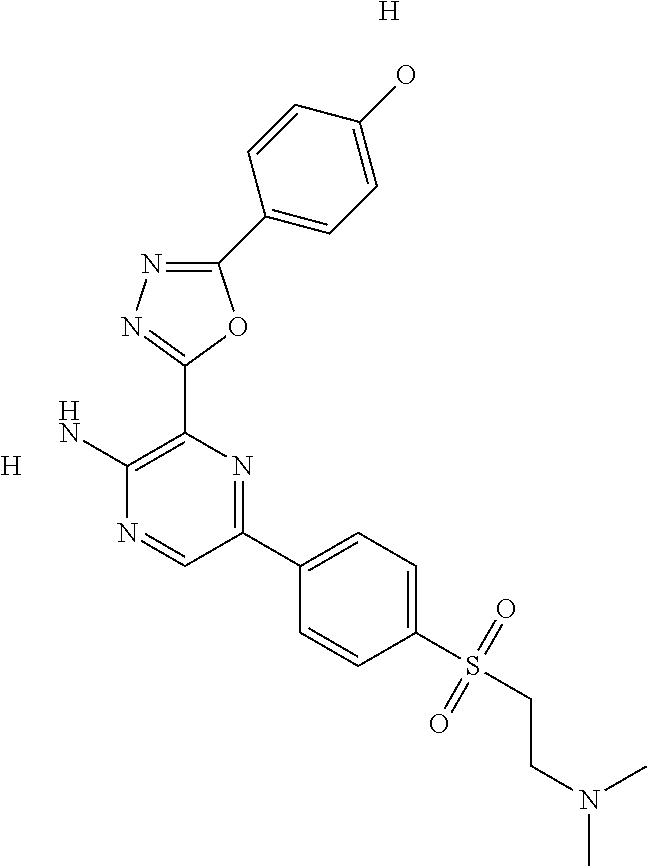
C1(C2=CC=C(O)C=C2)=NN=C(C2=C(N)N=CC(C3=CC=C(S(CCN(C)C)(=O)=O)C=C3)=N2)O1.[H].[H]
